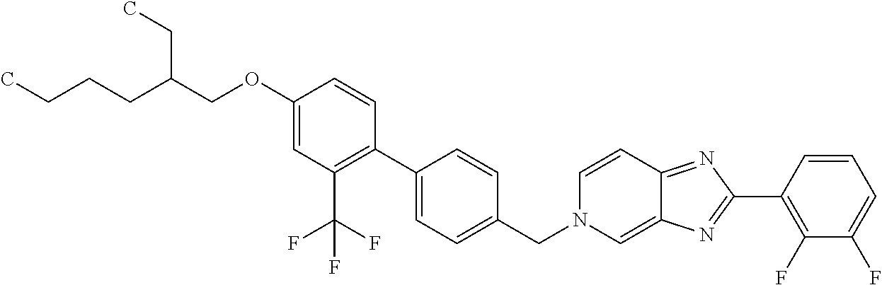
C1(OCC(CCCC)CC)=CC(C(F)(F)F)=C(C2=CC=C(CN3C=C4C(=NC(C5=C(F)C(F)=CC=C5)=N4)C=C3)C=C2)C=C1
